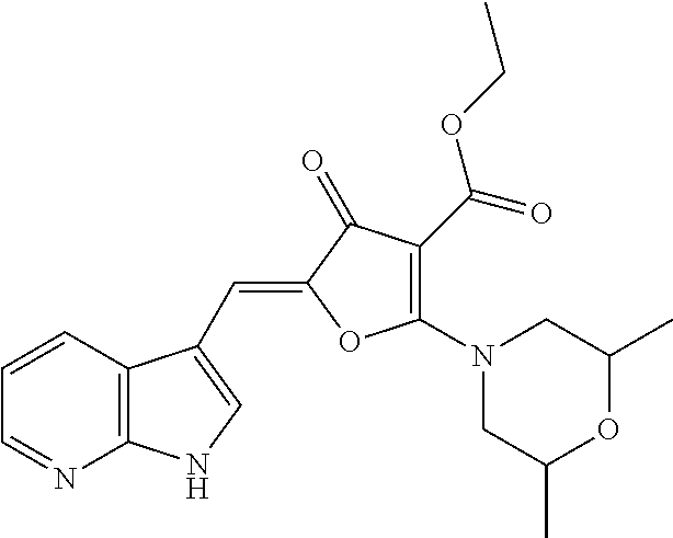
C1=CC2=C(N=C1)NC=C2C=C1C(=O)C(C(OCC)=O)=C(N2CC(C)OC(C)C2)O1
